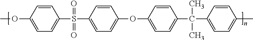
COC1=CC=C(S(C2=CC=C(OC3=CC=C(C(C)(C)C4=CC=C(C)C=C4)C=C3)C=C2)(=O)=O)C=C1
